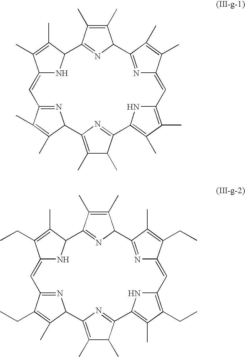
C1(C)=C(C)C2=NC1C1=NC(=CC3=C(C)C(C)=C(C4=NC(=C(C)C4C)C4N=C(C=C5NC2C(C)=C5C)C(C)=C4C)N3)C(C)=C1C.C1(C)=C(C)C2=NC1C1=NC(=CC3=C(CC)C(C)=C(C4=NC(=C(C)C4C)C4N=C(C=C5NC2C(C)=C5CC)C(CC)=C4C)N3)C(CC)=C1C
